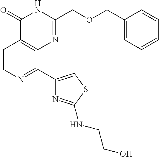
C1=CN=C(C2=CSC(NCCO)=N2)C2=C1C(=O)NC(COCC1=CC=CC=C1)=N2
